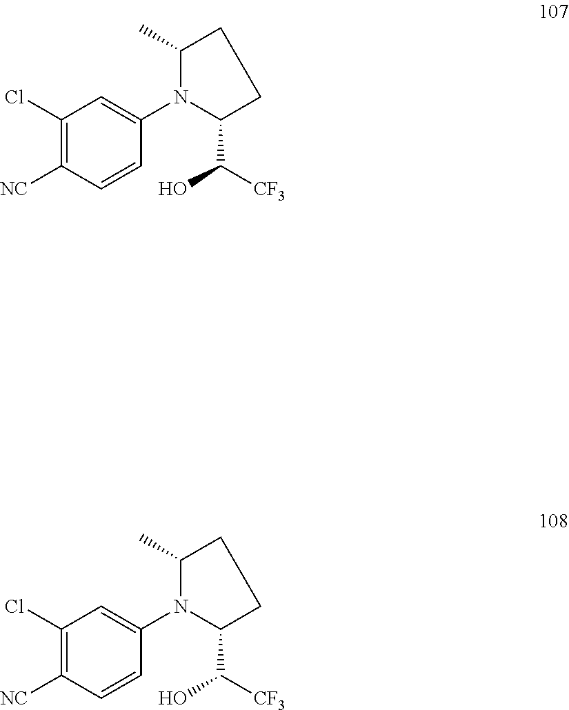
C1(Cl)=C([NC])C=CC(N2C(C([CF3])O)CCC2C)=C1.C1(Cl)=C([NC])C=CC(N2C(C([CF3])O)CCC2C)=C1
